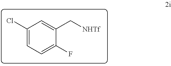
C1(Cl)=CC=C(F)C(C[NHTf])=C1
